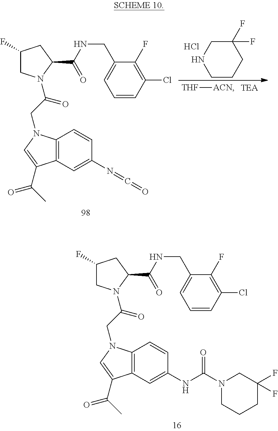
[THF][ACN].C1(F)(F)CNCCC1.Cl.C1(F)CN(C(=O)CN2C3=C(C=C(N=C=O)C=C3)C(C(=O)C)=C2)C(C(=O)NCC2=CC=CC(Cl)=C2F)C1.C1(F)CN(C(=O)CN2C3=C(C=C(NC(=O)N4CCCC(F)(F)C4)C=C3)C(C(=O)C)=C2)C(C(=O)NCC2=CC=CC(Cl)=C2F)C1
